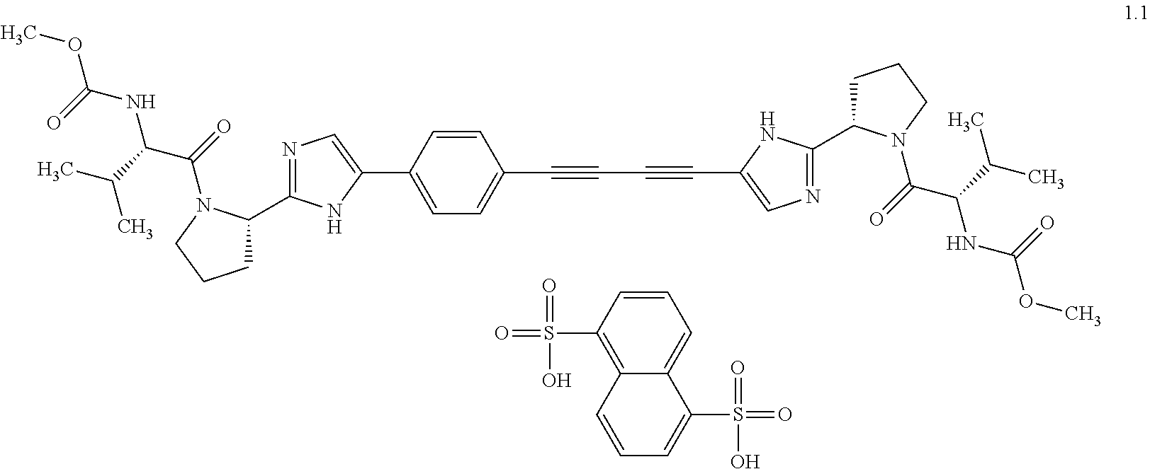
N1=C(C2CCCN2C(=O)C(C(C)C)NC(OC)=O)NC(C2=CC=C(C#CC#CC3=CN=C(C4CCCN4C(=O)C(C(C)C)NC(OC)=O)N3)C=C2)=C1.C1=CC(S(=O)(=O)O)=C2C(=C1)C(S(=O)(=O)O)=CC=C2
